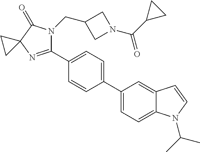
C1(C2=CC=C(C3=CC=C4C(=C3)C=CN4C(C)C)C=C2)=NC2(C(=O)N1CC1CN(C(C3CC3)=O)C1)CC2
